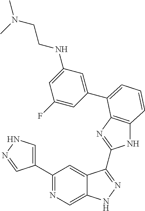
C1(C2=NC=C3C(=C2)C(C2=NC4=C(N2)C=CC=C4C2=CC(NCCN(C)C)=CC(F)=C2)=NN3)=CNN=C1
